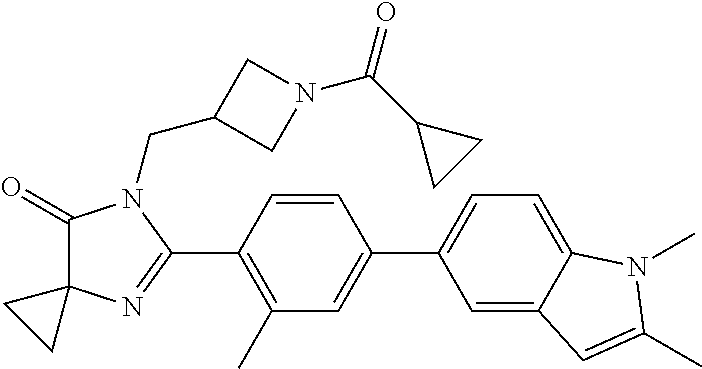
C1(=O)C2(N=C(C3=C(C)C=C(C4=CC=C5C(=C4)C=C(C)N5C)C=C3)N1CC1CN(C(C3CC3)=O)C1)CC2
